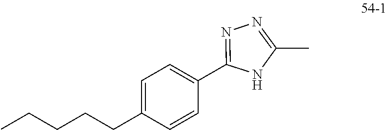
C1=C(CCCCC)C=CC(C2=NN=C(C)N2)=C1
